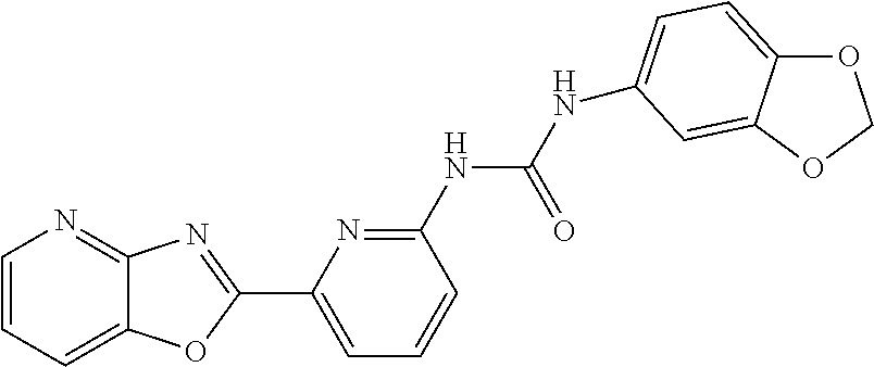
C1=CC=C2C(=N1)N=C(C1=CC=CC(NC(=O)NC3=CC=C4OCOC4=C3)=N1)O2
